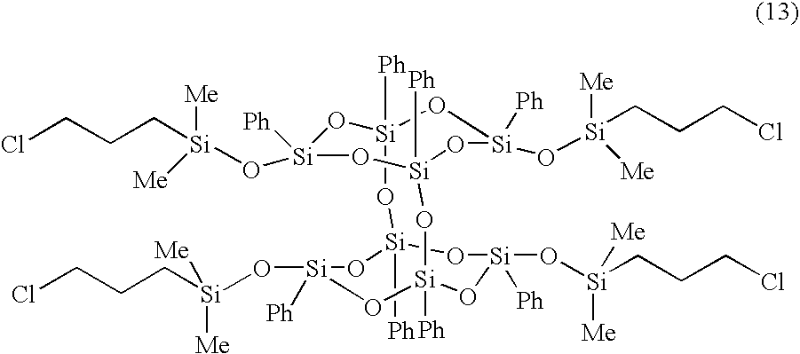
[Si]1([Ph])(O[Si]([Me])(CCCCl)[Me])O[Si]2([Ph])O[Si]([Ph])(O[Si]([Me])(CCCCl)[Me])O[Si]([Ph])(O1)O[Si]1([Ph])O[Si](O[Si](CCCCl)([Me])[Me])([Ph])O[Si]([Ph])(O[Si](O[Si](CCCCl)([Me])[Me])([Ph])O1)O2
